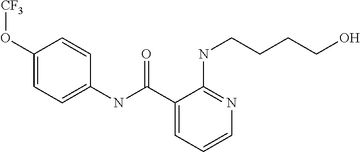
C1(O[CF3])=CC=C(NC(=O)C2=CC=CN=C2NCCCCO)C=C1
